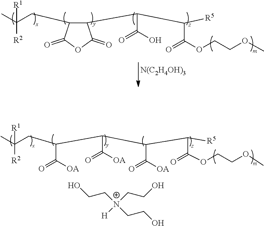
C1(CC([R2])([R1])C)C(=O)OC(=O)C1C(C(O)=O)C(C(OCCOC)=O)[R5].[N(C2H4OH)3].C([R2])([R1])(C)CC(C([OA])=O)C(C([OA])=O)C(C([OA])=O)C(C(OCCOC)=O)[R5].C([N+](CCO)([H])CCO)CO
